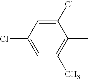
C1=C(Cl)C=C(Cl)C(C)=C1C
